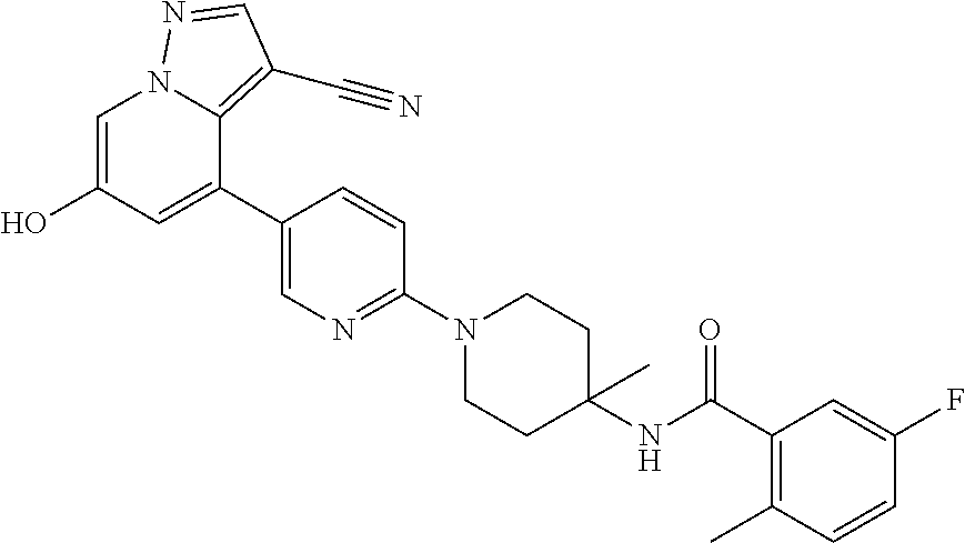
C1=C(O)C=C(C2=CN=C(N3CCC(NC(C4=C(C)C=CC(F)=C4)=O)(C)CC3)C=C2)C2=C(C#N)C=NN12
